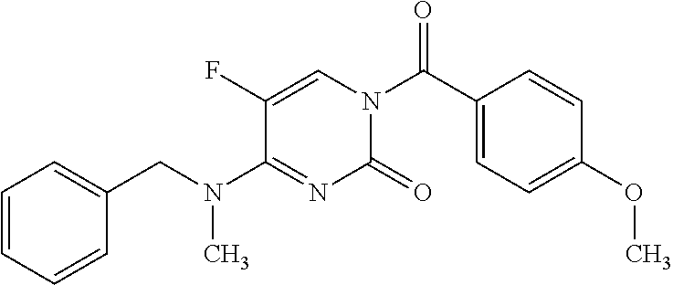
O=C(C1=CC=C(OC)C=C1)N1C=C(F)C(N(CC2=CC=CC=C2)C)=NC1=O
